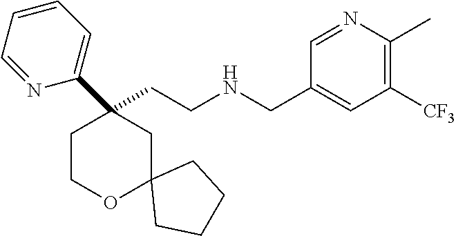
C(CNCC1=CC([CF3])=C(C)N=C1)C1(C2=CC=CC=N2)CCOC2(C1)CCCC2
